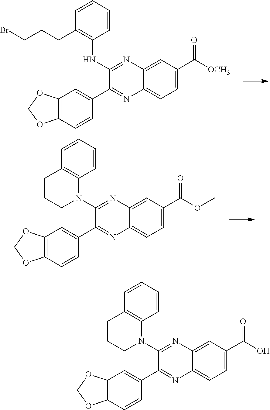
C1=CC(C2=NC3=CC=C(C([OCH3])=O)C=C3N=C2NC2=C(CCCBr)C=CC=C2)=CC2=C1OCO2.C1=CC(C2=NC3=CC=C(C(OC)=O)C=C3N=C2N2C3=C(C=CC=C3)CCC2)=CC2=C1OCO2.C1=CC(C2=NC3=CC=C(C(O)=O)C=C3N=C2N2C3=C(C=CC=C3)CCC2)=CC2=C1OCO2
